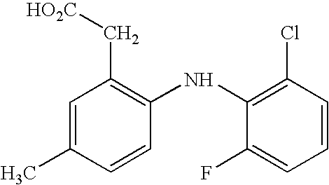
C1=C(C)C=CC(NC2=C(Cl)C=CC=C2F)=C1C[HO2C]
